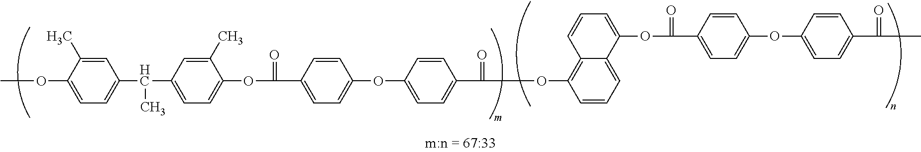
COC1=CC=C(C(C2=CC=C(OC(=O)C3=CC=C(OC4=CC=C(C(=O)OC5=C6C(=CC=C5)C(OC(=O)C5=CC=C(OC7=CC=C(C(C)=O)C=C7)C=C5)=CC=C6)C=C4)C=C3)C(C)=C2)C)C=C1C
